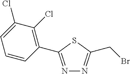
N1=C(C2=C(Cl)C(Cl)=CC=C2)SC(CBr)=N1
